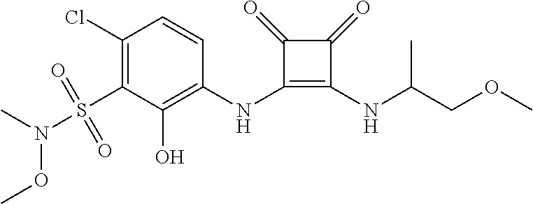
C1(Cl)=C(S(=O)(=O)N(C)OC)C(O)=C(NC2=C(NC(COC)C)C(=O)C2=O)C=C1
